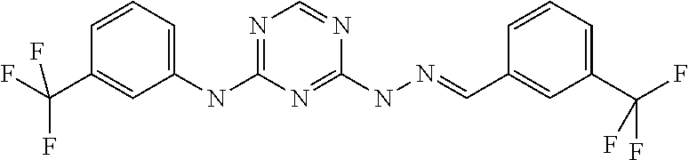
C1(NC2=NC=NC(NN=CC3=CC(C(F)(F)F)=CC=C3)=N2)=CC=CC(C(F)(F)F)=C1
